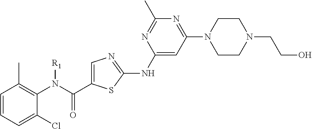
C1=CC=C(Cl)C(N(C(=O)C2=CN=C(NC3=CC(N4CCN(CCO)CC4)=NC(C)=N3)S2)[R1])=C1C
